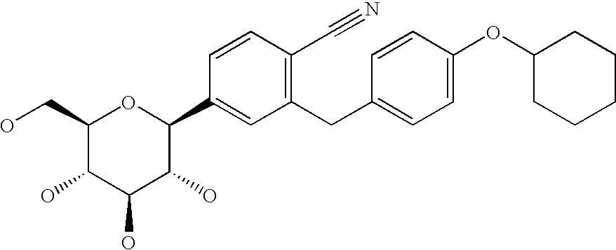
C1(CO)C(O)C(O)C(O)C(C2=CC(CC3=CC=C(OC4CCCCC4)C=C3)=C(C#N)C=C2)O1
